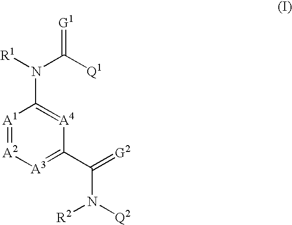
[R1]N(C([Q1])=[G1])C1=[A4]C(C(=[G2])N([Q2])[R2])=[A3][A2]=[A1]1
